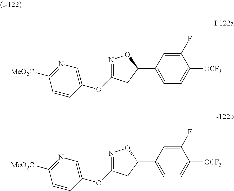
N1=C(OC2=CN=C([MeO2C])C=C2)CC(C2=CC=C([OCF3])C(F)=C2)O1.N1=C(OC2=CN=C([MeO2C])C=C2)CC(C2=CC=C([OCF3])C(F)=C2)O1
